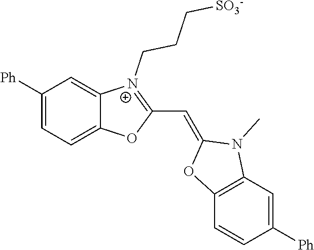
C1([Ph])=CC=C2C(=C1)[N+](CCC[SO3-])=C(C=C1OC3=C(N1C)C=C([Ph])C=C3)O2
